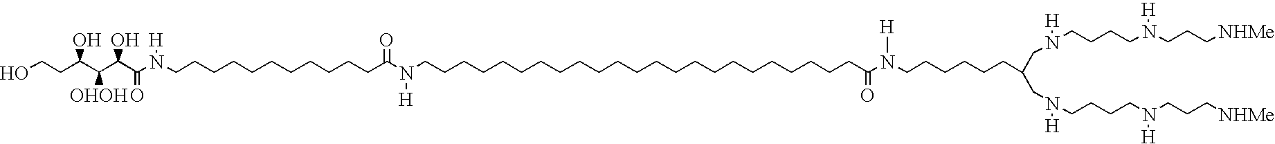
C(CCCCCC(N(CCCCCCCCCCCCCCCCCCCCCCCC(N(CCCCCCC(CN([H])CCCCN([H])CCC[NHMe])CN([H])CCCCN([H])CCC[NHMe])[H])=O)[H])=O)CCCCCN([H])C(C(C(C(CCO)O)[OHOH])O)=O
